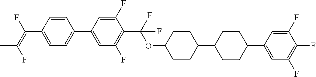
C1=CC(C2=CC(F)=C(C(OC3CCC(C4CCC(C5=CC(F)=C(F)C(F)=C5)CC4)CC3)(F)F)C(F)=C2)=CC=C1C(=C(F)C)F
